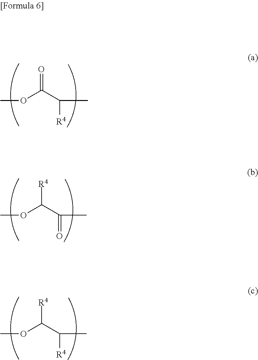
COC(C(C)[R4])=O.COC(C(C)=O)[R4].COC(C(C)[R4])[R4]
